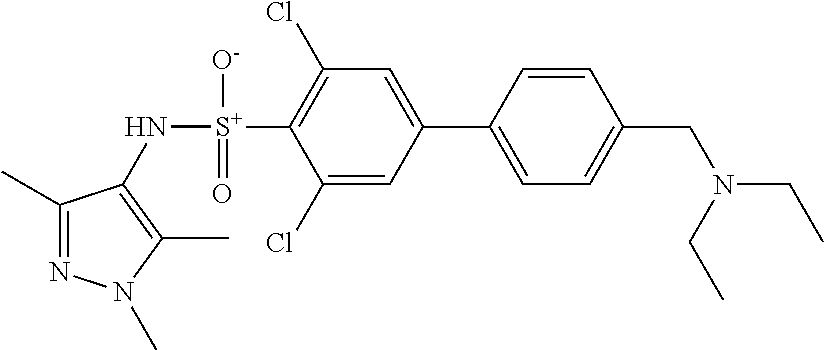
N([S+](C1=C(Cl)C=C(C2=CC=C(CN(CC)CC)C=C2)C=C1Cl)(=O)[O-])C1=C(C)N(C)N=C1C
